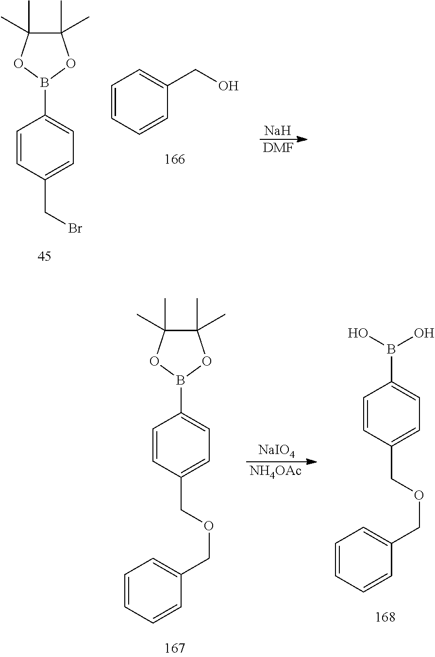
C1=CC(CBr)=CC=C1B1OC(C)(C)C(C)(C)O1.C1=CC=CC(CO)=C1.[Na].[DMF].C1=CC(COCC2=CC=CC=C2)=CC=C1B1OC(C)(C)C(C)(C)O1.[NaIO4].[NH4OAc].C1=CC(COCC2=CC=CC=C2)=CC=C1B(O)O
